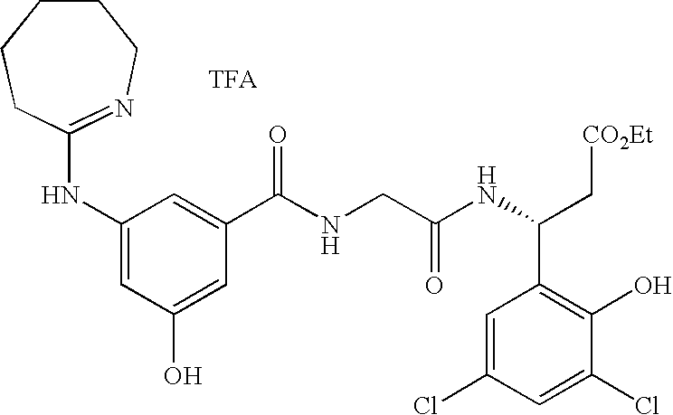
C1(NC2=NCCCCC2)=CC(O)=CC(C(NCC(NC(C2=C(O)C(Cl)=CC(Cl)=C2)C[CO2Et])=O)=O)=C1
